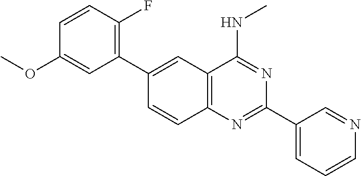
C1(C2=C(F)C=CC(OC)=C2)=CC2=C(C=C1)N=C(C1=CC=CN=C1)N=C2NC
